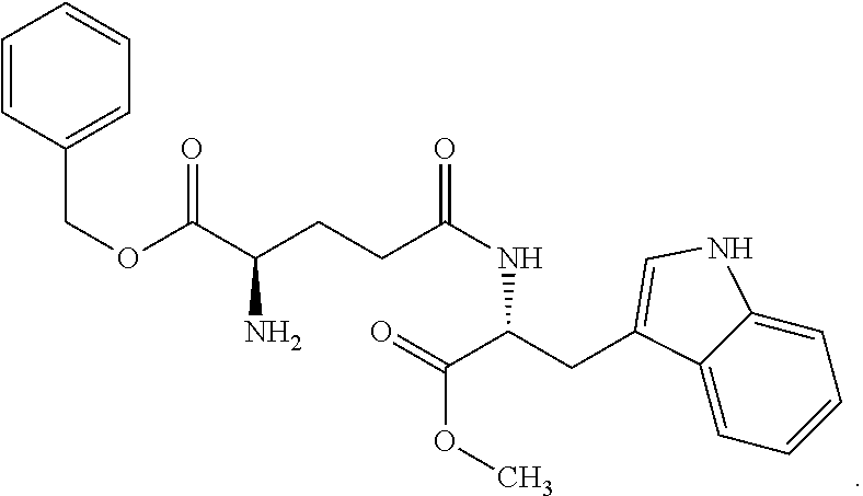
O=C(C(CC1=CNC2=CC=CC=C21)NC(CCC(C(OCC1=CC=CC=C1)=O)N)=O)OC
